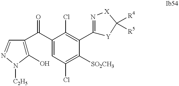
C1(O)=C(C(C2=CC(Cl)=C([SO2CH3])C(C3=N[X]C([R4])([R5])[Y]3)=C2Cl)=O)C=NN1[C2H5]
